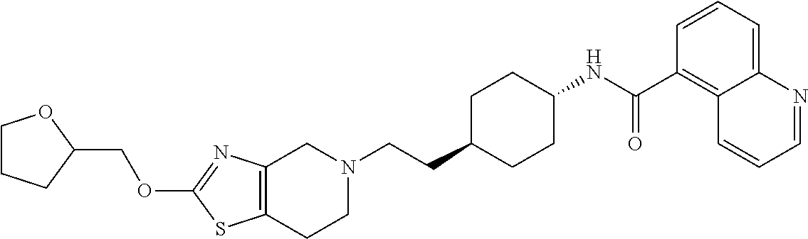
C12=C(CCN(CCC3CCC(NC(C4=C5C(=CC=C4)N=CC=C5)=O)CC3)C1)SC(OCC1CCCO1)=N2
